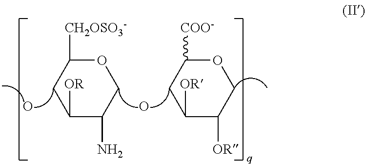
C1([OR])C(N)COC([CH2OSO3-])C1.O.O.C1([OR])C([OR])COC([COO-])C1
